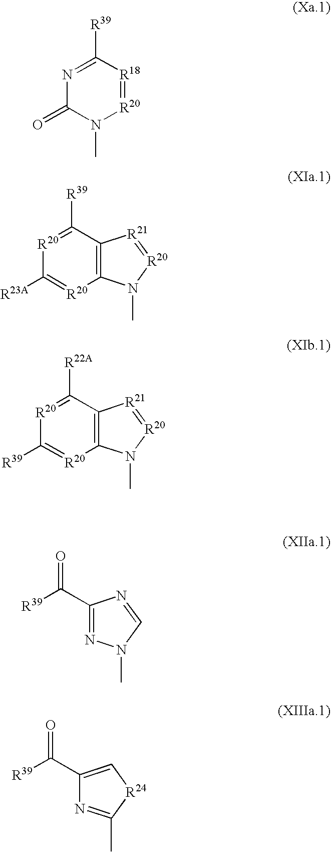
N1=C([R39])[R18]=[R20]N(C)C1=O.C1([R39])=[R20]C([R23A])=[R20]C2=C1[R21]=[R20]N2C.C1(C([R39])=O)=NN(C)C=N1.C1(C([R39])=O)=C[R24]C(C)=N1.C1([R22A])=[R20]C([R39])=[R20]C2=C1[R21]=[R20]N2C
